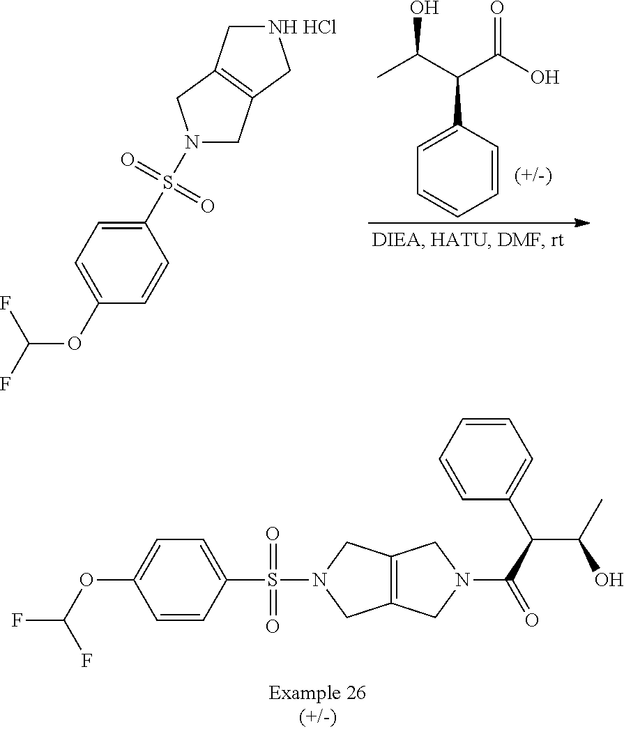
C1(S(N2CC3=C(C2)CN(C(=O)C(C(O)C)C2=CC=CC=C2)C3)(=O)=O)=CC=C(OC(F)F)C=C1.C1=C(C(C(=O)O)C(O)C)C=CC=C1.C1=CC(OC(F)F)=CC=C1S(=O)(=O)N1CC2=C(C1)C[NH HCl]C2
